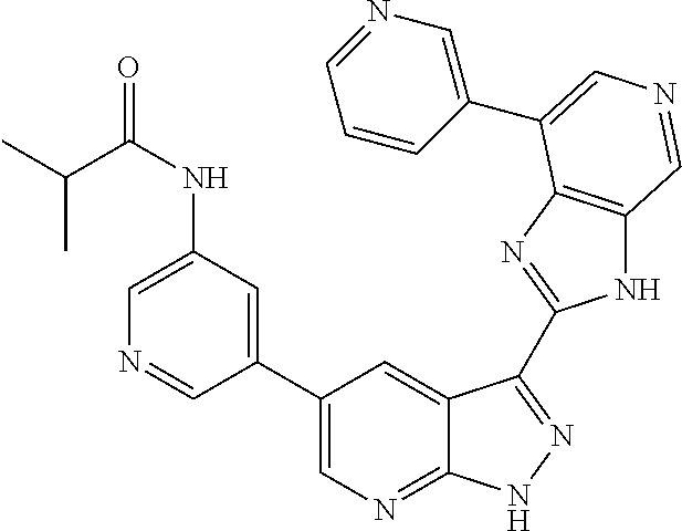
C1(C2=CN=C3C(=C2)C(C2=NC4=C(N2)C=NC=C4C2=CN=CC=C2)=NN3)=CC(NC(=O)C(C)C)=CN=C1
